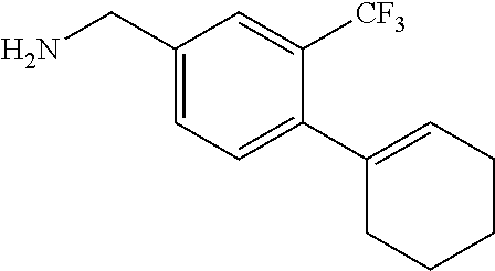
C1(CN)=CC=C(C2=CCCCC2)C([CF3])=C1
